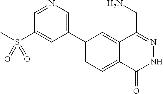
C1(C2=CN=CC(S(C)(=O)=O)=C2)=CC=C2C(=C1)C(CN)=NNC2=O
